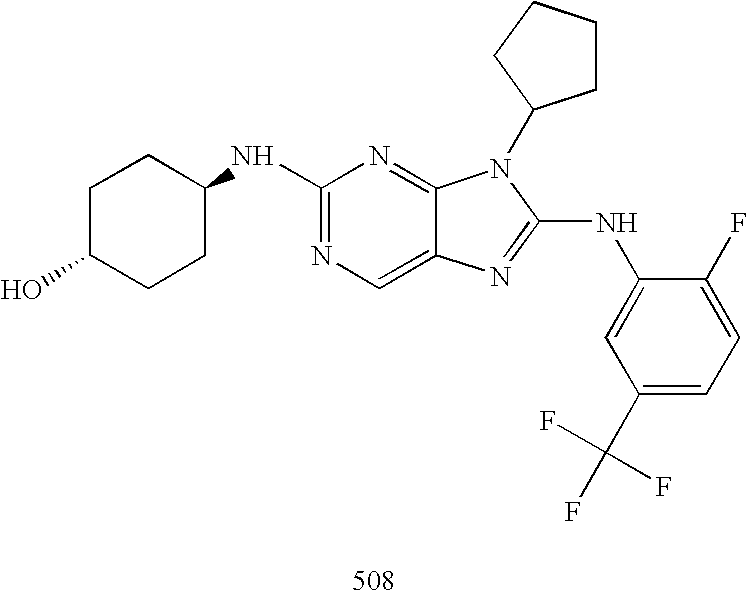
C1(NC2CCC(O)CC2)=NC=C2C(=N1)N(C1CCCC1)C(NC1=CC(C(F)(F)F)=CC=C1F)=N2
